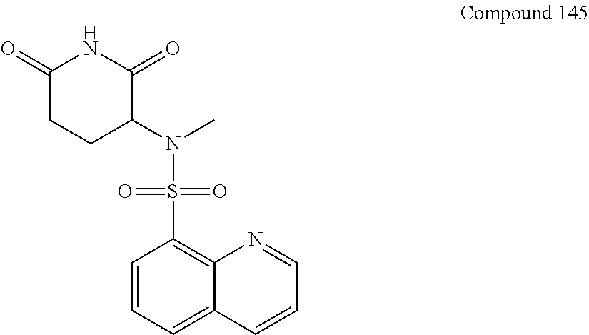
C1C(=O)NC(=O)C(N(S(=O)(=O)C2=C3C(=CC=C2)C=CC=N3)C)C1
